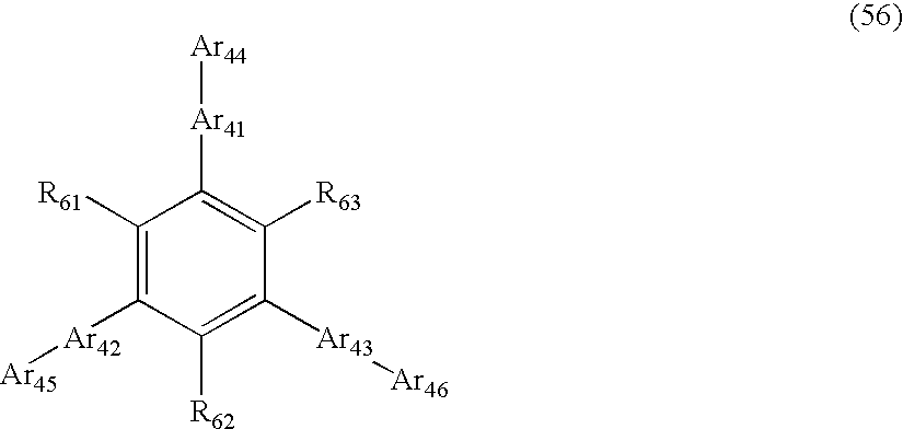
C1([R61])=C([Ar42][Ar45])C([R62])=C([Ar43][Ar46])C([R63])=C1[Ar41][Ar44]
